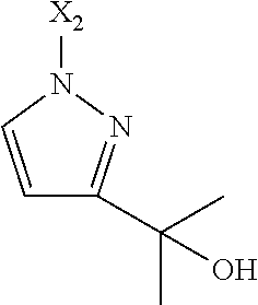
N1([X2])C=CC(C(C)(C)O)=N1
